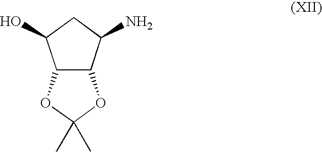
C12C(C(N)CC1O)OC(C)(C)O2
